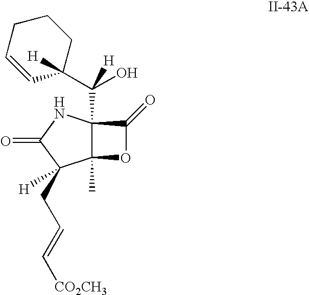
C12(C)C(C(O)([H])C3([H])CCCC=C3)(NC(=O)C1(CC=C[CO2CH3])[H])C(=O)O2
